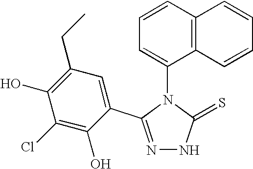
N1=C(C2=CC(CC)=C(O)C(Cl)=C2O)N(C2=CC=CC3=C2C=CC=C3)C(=S)N1
